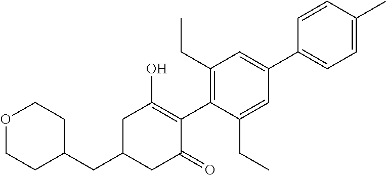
C1(CC2CC(=O)C(C3=C(CC)C=C(C4=CC=C(C)C=C4)C=C3CC)=C(O)C2)CCOCC1
